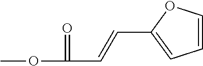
COC(=O)C=CC1=CC=CO1
